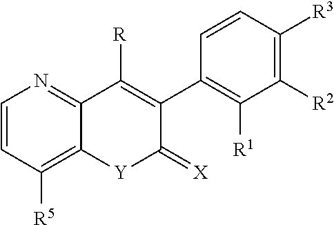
C1=CC([R5])=C2C(=N1)C([R])=C(C1=C([R1])C([R2])=C([R3])C=C1)C(=[X])[Y]2
